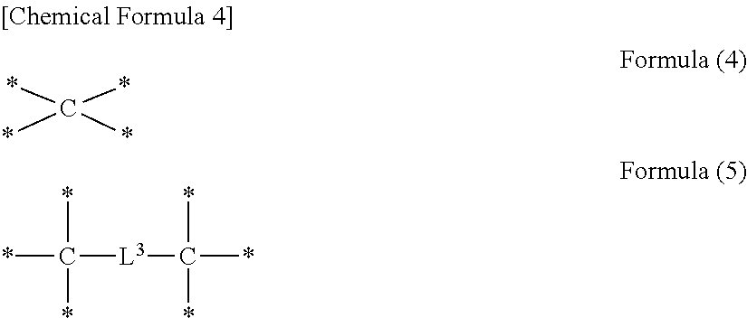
C(*)(*)(*)*.*C(*)(*)[L3]C(*)(*)*
